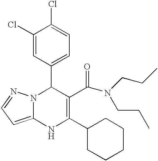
C1(Cl)=CC(C2N3C(=CC=N3)NC(C3CCCCC3)=C2C(N(CCC)CCC)=O)=CC=C1Cl
